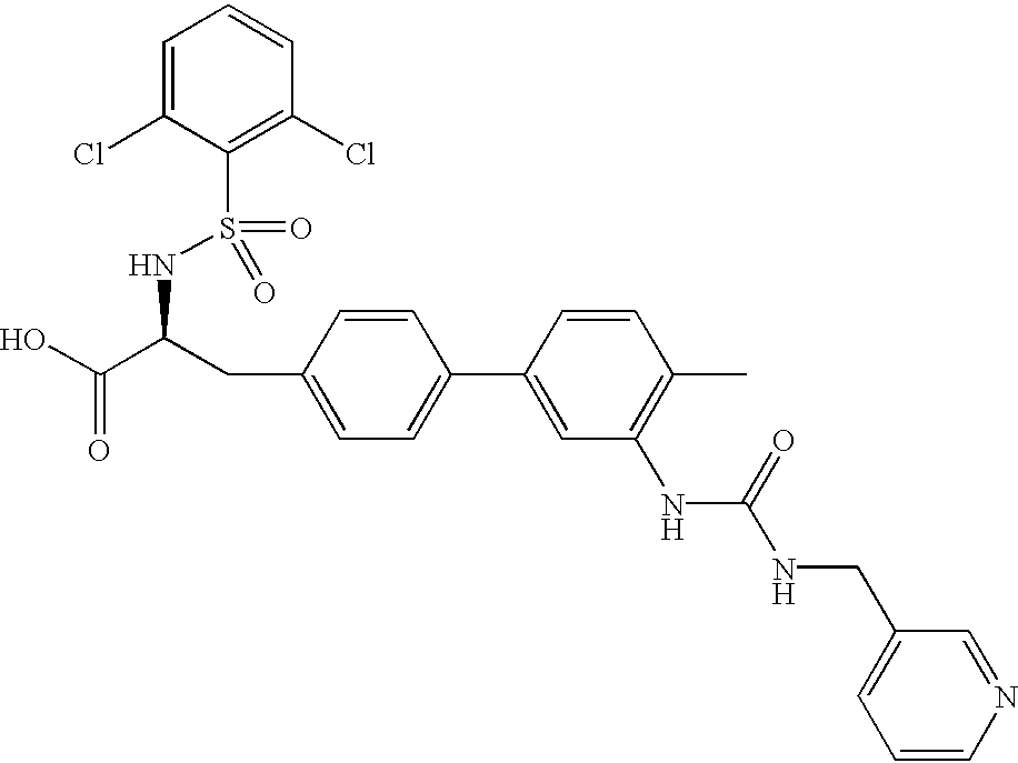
OC(C(CC1=CC=C(C2=CC(NC(NCC3=CC=CN=C3)=O)=C(C)C=C2)C=C1)NS(=O)(=O)C1=C(Cl)C=CC=C1Cl)=O
